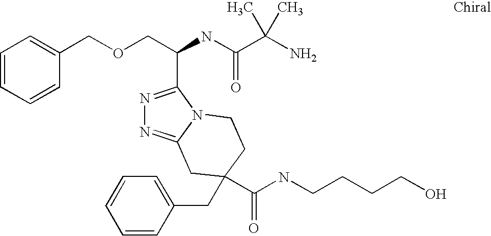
C1=CC=CC(COCC(NC(C(N)(C)C)=O)C2=NN=C3N2CCC(CC2=CC=CC=C2)(C(NCCCCO)=O)C3)=C1
